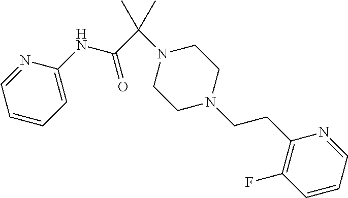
N(C(C(N1CCN(CCC2=C(F)C=CC=N2)CC1)(C)C)=O)C1=CC=CC=N1
